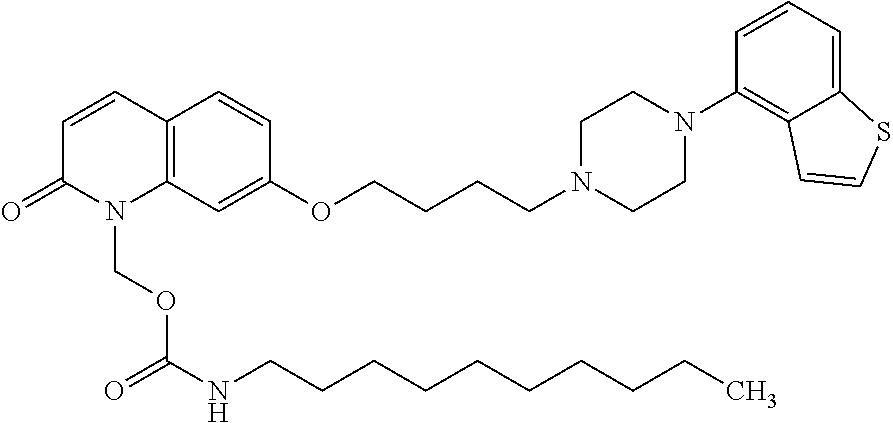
C12=C(C=C(OCCCCN3CCN(C4=C5C(=CC=C4)SC=C5)CC3)C=C1)N(COC(NCCCCCCCCCC)=O)C(=O)C=C2
